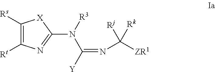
C1([Rs])=C([Rt])N=C(N([R3])C([Y])=NC([ZR1])([Rk])[Rj])[X]1
